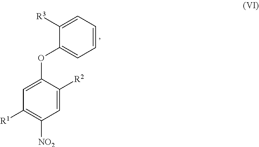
C1=CC=C([R3])C(OC2=CC([R1])=C([NO2])C=C2[R2])=C1
